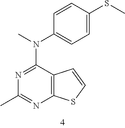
C12=C(C=CS1)C(N(C1=CC=C(SC)C=C1)C)=NC(C)=N2
